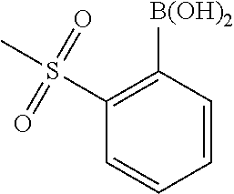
C1=CC([B(OH)2])=C(S(C)(=O)=O)C=C1
